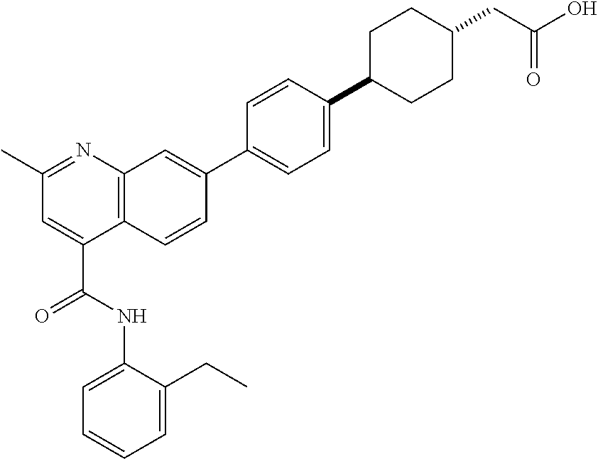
C1=C(CC)C(NC(C2=CC(C)=NC3=C2C=CC(C2=CC=C(C4CCC(CC(=O)O)CC4)C=C2)=C3)=O)=CC=C1
